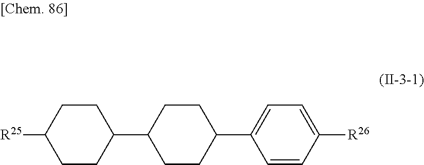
C1=CC([R26])=CC=C1C1CCC(C2CCC([R25])CC2)CC1
